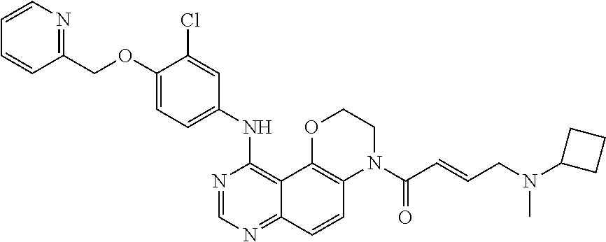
C1=CN=C(COC2=CC=C(NC3=C4C(=NC=N3)C=CC3=C4OCCN3C(=O)C=CCN(C3CCC3)C)C=C2Cl)C=C1
